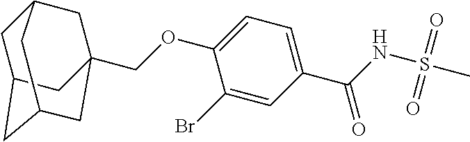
C1C2CC3CC(COC4=CC=C(C(=O)NS(C)(=O)=O)C=C4Br)(CC1C3)C2
